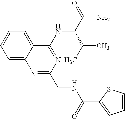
C1=C2C(=CC=C1)C(NC(C(C)C)C(N)=O)=NC(CNC(=O)C1=CC=CS1)=N2
